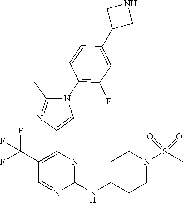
C1C(NC2=NC(C3=CN(C4=C(F)C=C(C5CNC5)C=C4)C(C)=N3)=C(C(F)(F)F)C=N2)CCN(S(C)(=O)=O)C1
